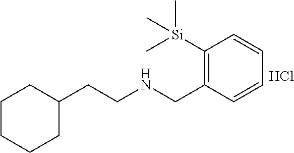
C1C(CCNCC2=C([Si](C)(C)C)C=CC=C2)CCCC1.Cl
